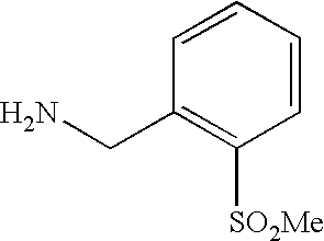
C1(CN)=C([SO2Me])C=CC=C1
